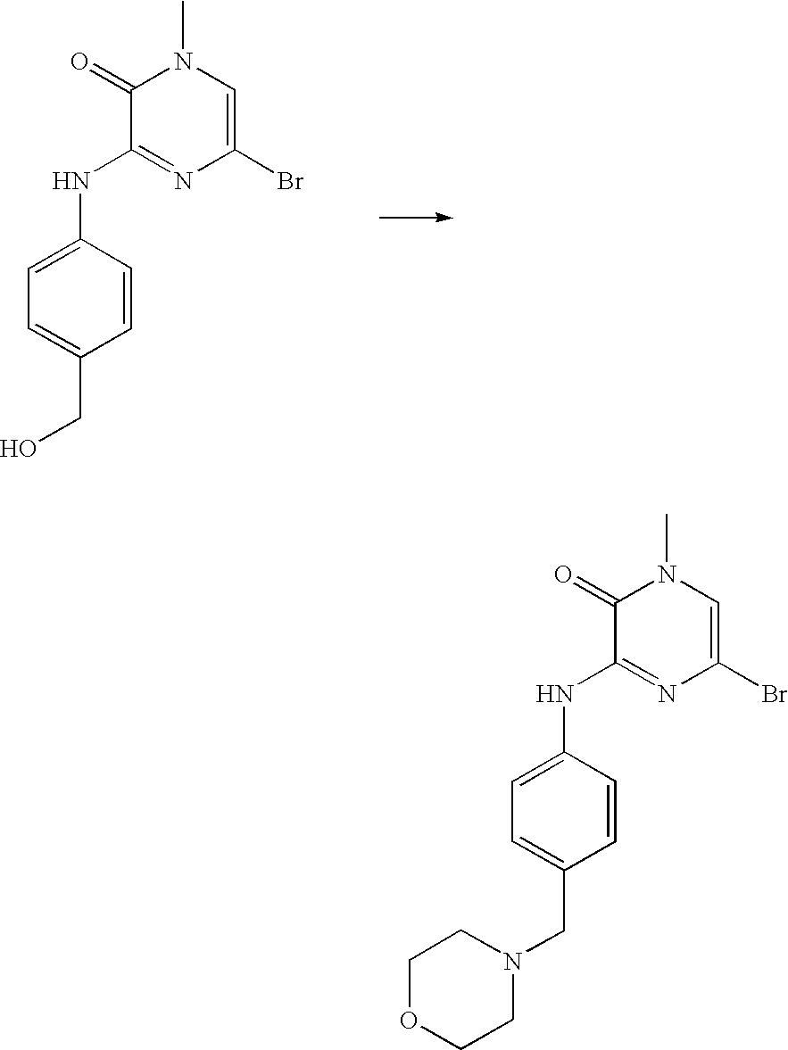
C1(Br)=CN(C)C(=O)C(NC2=CC=C(CO)C=C2)=N1.C1(Br)=CN(C)C(=O)C(NC2=CC=C(CN3CCOCC3)C=C2)=N1
